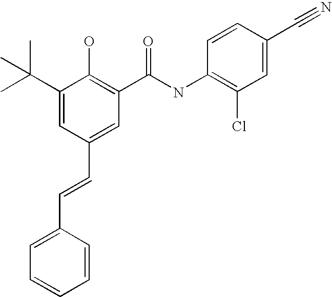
C1(C=CC2=CC=CC=C2)=CC(C(NC2=C(Cl)C=C(C#N)C=C2)=O)=C(O)C(C(C)(C)C)=C1
